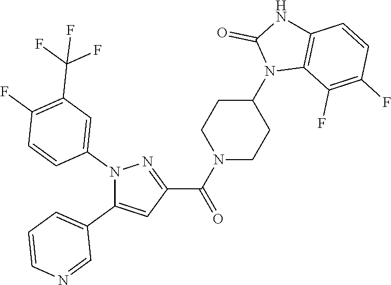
N1(C2=CC(C(F)(F)F)=C(F)C=C2)C(C2=CC=CN=C2)=CC(C(N2CCC(N3C4=C(NC3=O)C=CC(F)=C4F)CC2)=O)=N1
